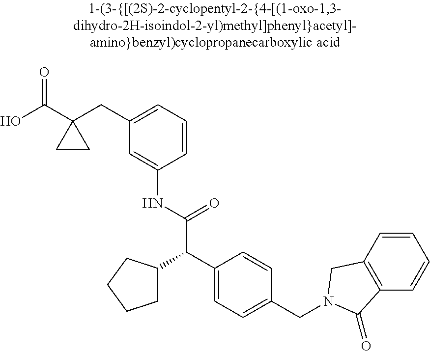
OC(C1(CC2=CC=CC(NC(=O)C(C3CCCC3)C3=CC=C(CN4CC5=C(C=CC=C5)C4=O)C=C3)=C2)CC1)=O
